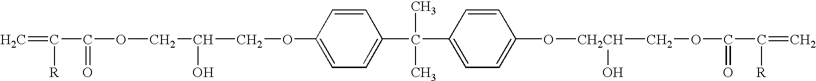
C=C([R])C(=O)OCC(O)COC1=CC=C(C(C)(C)C2=CC=C(O[CH2CH](O)COC(=O)C([R])=C)C=C2)C=C1
